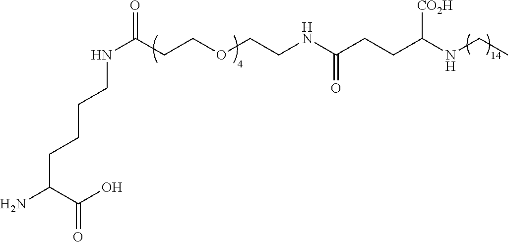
C(C(C(O)=O)N)CCCNC(=O)CCOCCNC(CCC(NCC)[CO2H])=O
